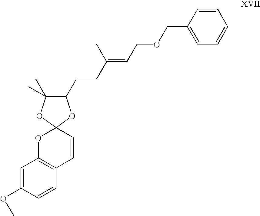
C1=C(OC)C=CC2=C1OC1(C=C2)OC(C)(C)C(CCC(=CCOCC2=CC=CC=C2)C)O1
